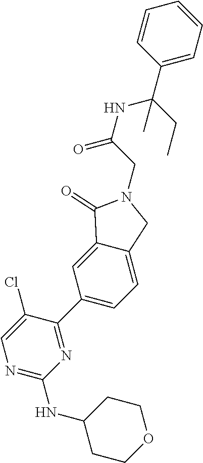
N1=C(NC2CCOCC2)N=C(C2=CC=C3C(=C2)C(=O)N(CC(=O)NC(C2=CC=CC=C2)(CC)C)C3)C(Cl)=C1
